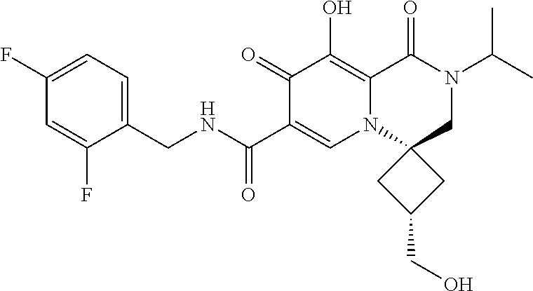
C1(CNC(=O)C2=CN3C(=C(O)C2=O)C(=O)N(C(C)C)CC32CC(CO)C2)=CC=C(F)C=C1F
